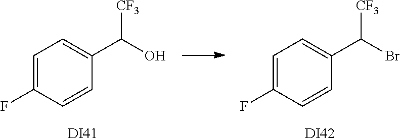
C1=C(F)C=CC(C(O)[CF3])=C1.C1=C(F)C=CC(C(Br)[CF3])=C1.[DI41].[DI42]
